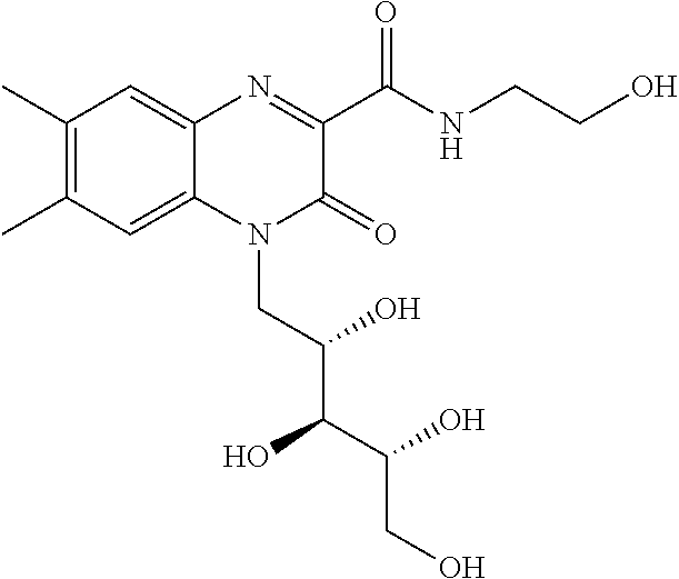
C1(C)=C(C)C=C2C(=C1)N=C(C(NCCO)=O)C(=O)N2CC(C(C(CO)O)O)O
